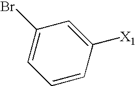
C1=CC([X1])=CC(Br)=C1
